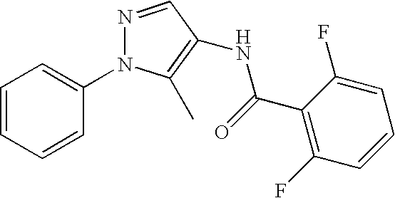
C1=CC=CC(N2N=CC(NC(C3=C(F)C=CC=C3F)=O)=C2C)=C1
